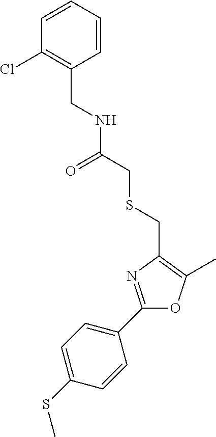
C1(SC)=CC=C(C2=NC(CSCC(NCC3=C(Cl)C=CC=C3)=O)=C(C)O2)C=C1
